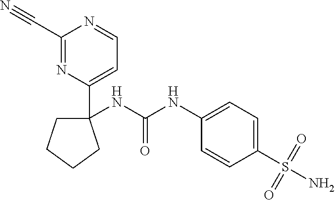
N(C(=O)NC1(C2=CC=NC(C#N)=N2)CCCC1)C1=CC=C(S(N)(=O)=O)C=C1
